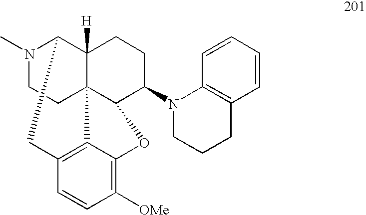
N1(C)CCC23C4([H])C1CC1=C2C(=C([OMe])C=C1)OC3C(N1CCCC2=C1C=CC=C2)CC4
